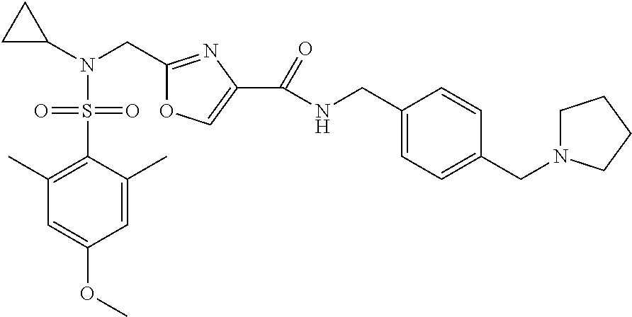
N(CC1=NC(C(=O)NCC2=CC=C(CN3CCCC3)C=C2)=CO1)(S(C1=C(C)C=C(OC)C=C1C)(=O)=O)C1CC1
